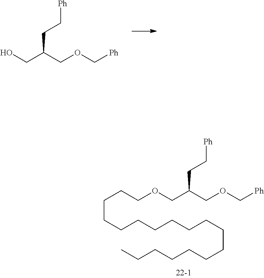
C(CCCCCCCCCCCCC)CCCCOCC(COC[Ph])CC[Ph].OCC(COC[Ph])CC[Ph]
